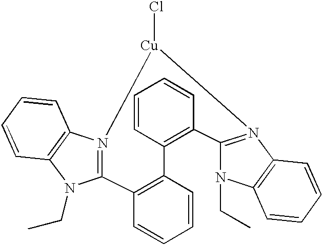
C12=C(C=CC=C1)C1=N(C3=C(N1CC)C=CC=C3)[Cu](Cl)N1=C(C3=C2C=CC=C3)N(CC)C2=C1C=CC=C2
